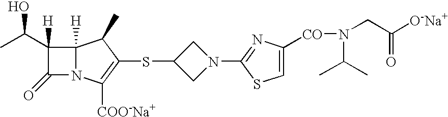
C12([H])N(C([COO-Na+])=C(SC3CN(C4=NC([CO]N(CC([O-Na+])=O)C(C)C)=CS4)C3)C1C)C(=O)C2(C(C)O)[H]
